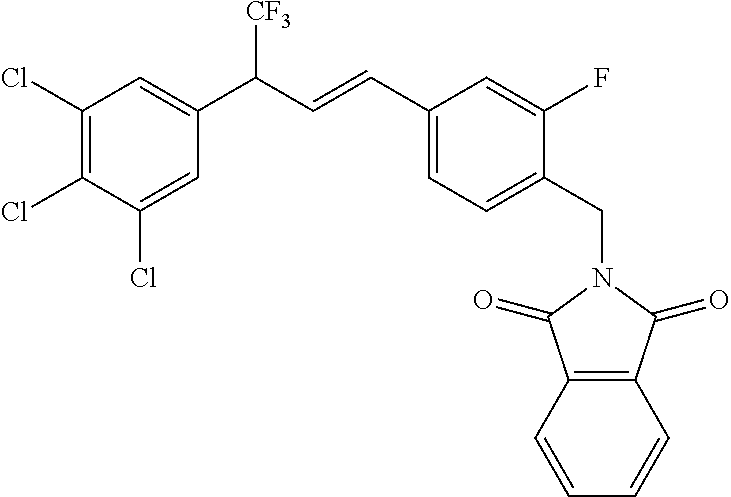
C1(C=CC(C2=CC(Cl)=C(Cl)C(Cl)=C2)[CF3])=CC=C(CN2C(=O)C3=C(C2=O)C=CC=C3)C(F)=C1
